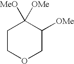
C1COCC([OMe])C1([OMe])[MeO]
